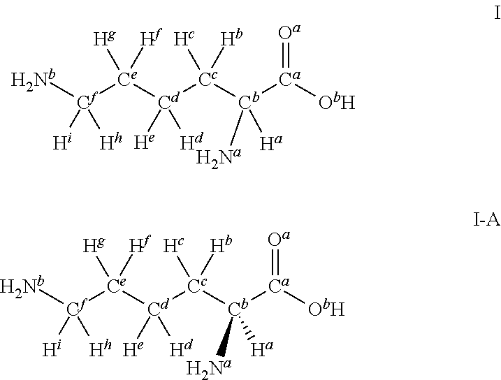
[Nb][Cf]([Ce]([Cd]([Cc]([Cb]([Ca]([ObH])=[Oa])([Ha])[Na])([Hc])[Hb])([He])[Hd])([Hg])[Hf])([Hi])[Hh].[Nb][Cf]([Ce]([Cd]([Cc]([Cb]([Ca]([ObH])=[Oa])([Ha])[Na])([Hc])[Hb])([He])[Hd])([Hg])[Hf])([Hi])[Hh]
